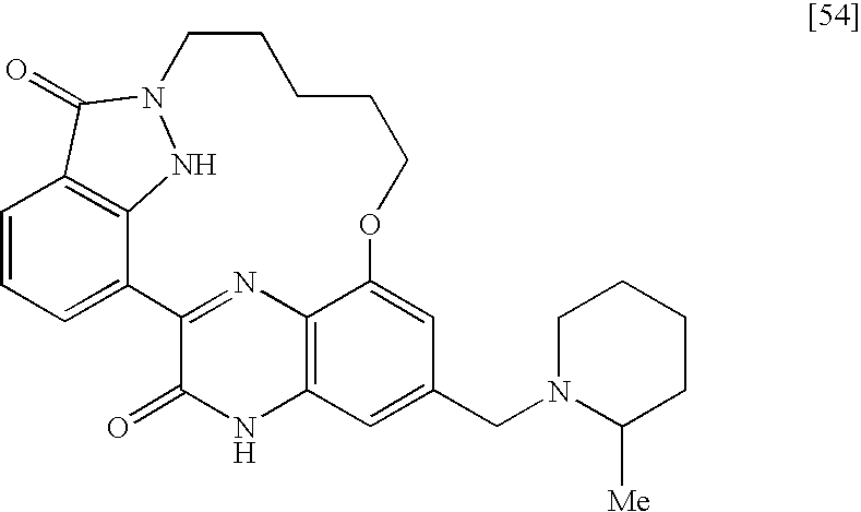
C1=CC=C2C3=C1C(=O)N(N3)CCCCCOC1=CC(CN3C([Me])CCCC3)=CC3=C1N=C2C(=O)N3
